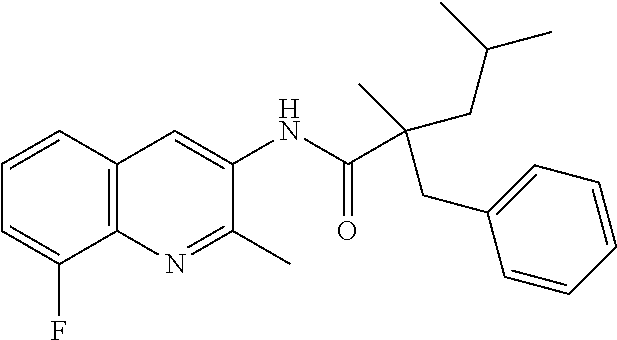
C12=C(N=C(C)C(NC(=O)C(CC3=CC=CC=C3)(CC(C)C)C)=C1)C(F)=CC=C2
